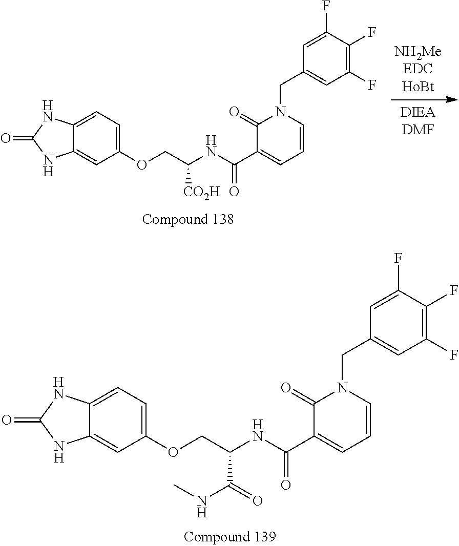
O=C1NC2=CC(OCC(NC(C3=CC=CN(CC4=CC(F)=C(F)C(F)=C4)C3=O)=O)[CO2H])=CC=C2N1.O=C1NC2=CC(OCC(NC(C3=CC=CN(CC4=CC(F)=C(F)C(F)=C4)C3=O)=O)C(=O)NC)=CC=C2N1
